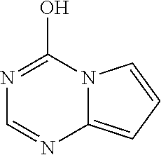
N1=C(O)N2C(=CC=C2)N=C1
